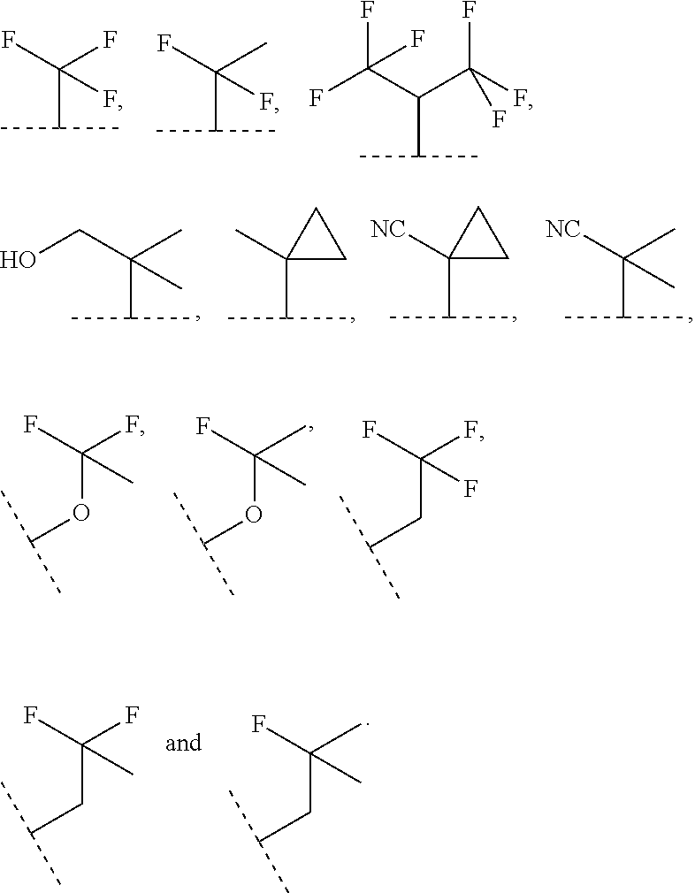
C(C(C)C)(F)(F)F.C(C(C)C)(F)(C)F.C(C(C)C)(C(F)(F)F)C(F)(F)F.C(C(C)C)(CO)(C)C.C1(C(C)C)(C)CC1.C1(C(C)C)([NC])CC1.[NC]C(C)(C(C)C)C.C(OC(C)C)(F)(C)C.C(CC(C)C)(F)(F)F.C(OC(C)C)(F)(F)C.C(CC(C)C)(F)(F)C.C(CC(C)C)(F)(C)C
